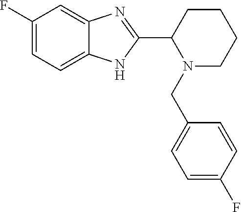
C1(F)=CC=C2C(=C1)N=C(C1CCCCN1CC1=CC=C(F)C=C1)N2
